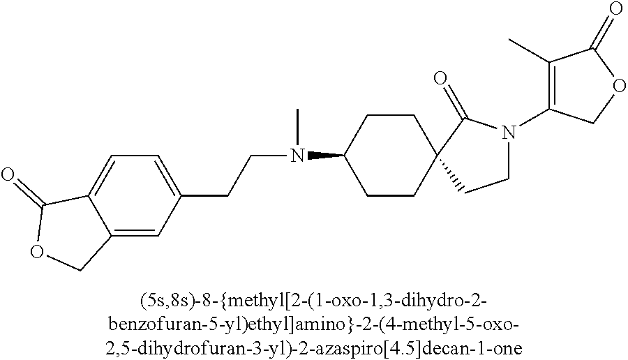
C(N(C1CCC2(CC1)CCN(C1=C(C)C(=O)OC1)C2=O)C)CC1=CC=C2C(=C1)COC2=O
